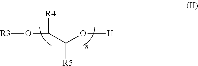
[R3]OC([R4])C(O[H])[R5]
